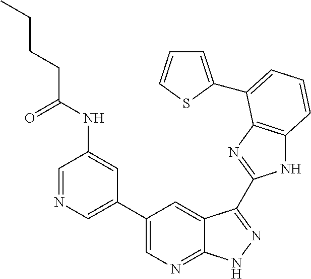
C1(C2=CN=C3C(=C2)C(C2=NC4=C(N2)C=CC=C4C2=CC=CS2)=NN3)=CN=CC(NC(CCCC)=O)=C1
